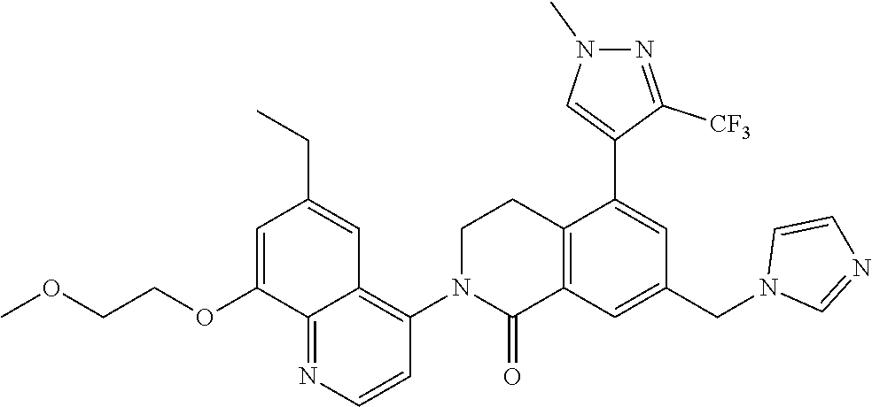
C12=C(C=C(CN3C=NC=C3)C=C1C1=CN(C)N=C1[CF3])C(=O)N(C1=C3C(=NC=C1)C(OCCOC)=CC(CC)=C3)CC2
